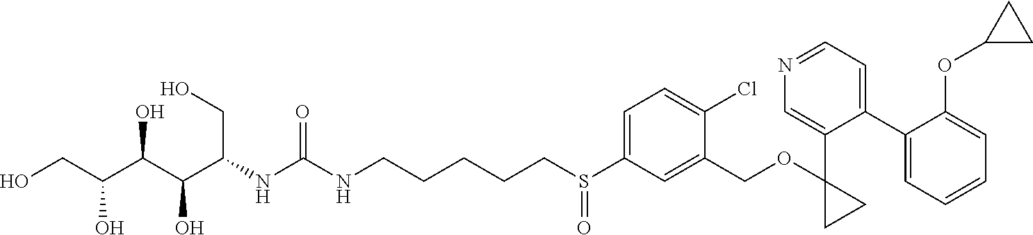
C(CS(C1=CC=C(Cl)C(COC2(C3=CN=CC=C3C3=CC=CC=C3OC3CC3)CC2)=C1)=O)CCCNC(=O)NC(C(C(C(CO)O)O)O)CO
